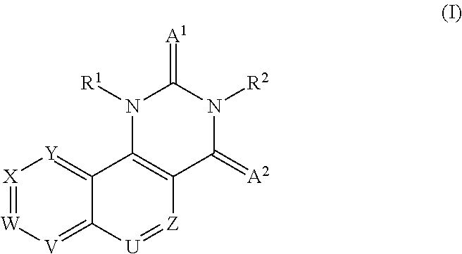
[X]1=[W][V]=C2C(=[Y]1)C1=C([Z]=[U]2)C(=[A2])N([R2])C(=[A1])N1[R1]
